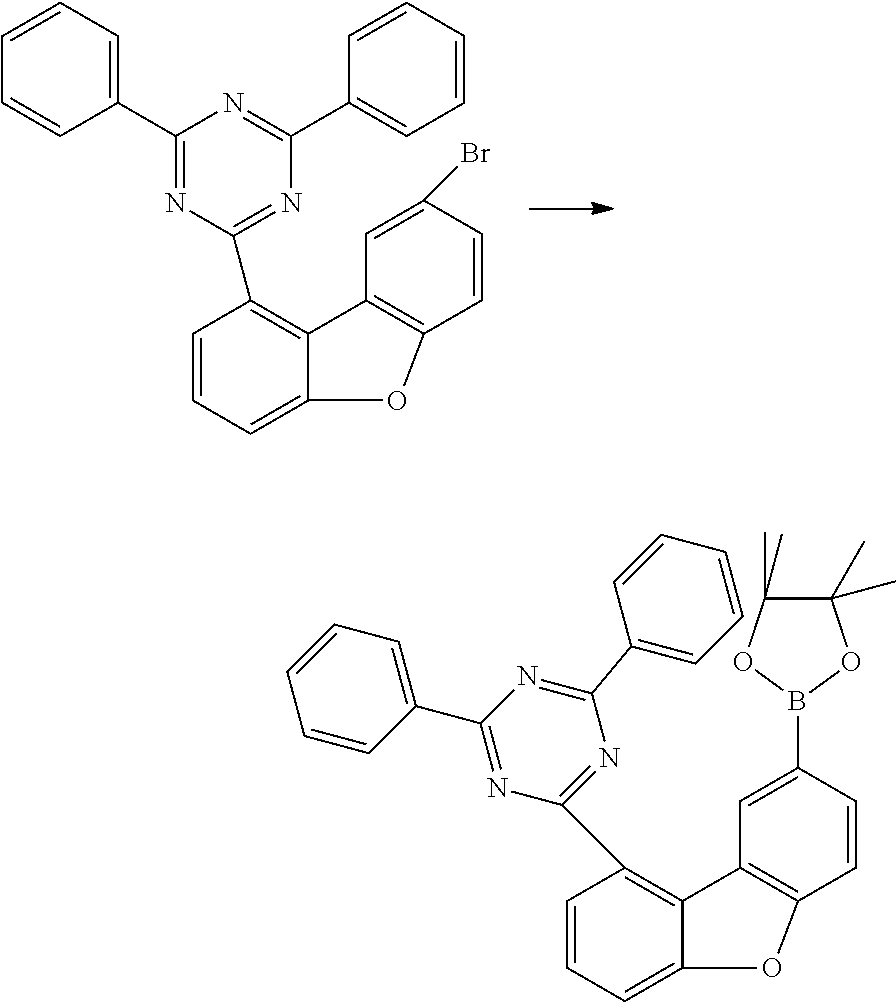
C1=CC=C(C2=NC(C3=C4C(=CC=C3)OC3=C4C=C(Br)C=C3)=NC(C3=CC=CC=C3)=N2)C=C1.C1=CC=C2C(=C1C1=NC(C3=CC=CC=C3)=NC(C3=CC=CC=C3)=N1)C1=C(C=CC(B3OC(C)(C)C(C)(C)O3)=C1)O2
